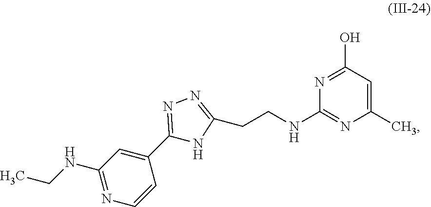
C1=CC(C2=NN=C(CCNC3=NC(C)=CC(O)=N3)N2)=CC(NCC)=N1
